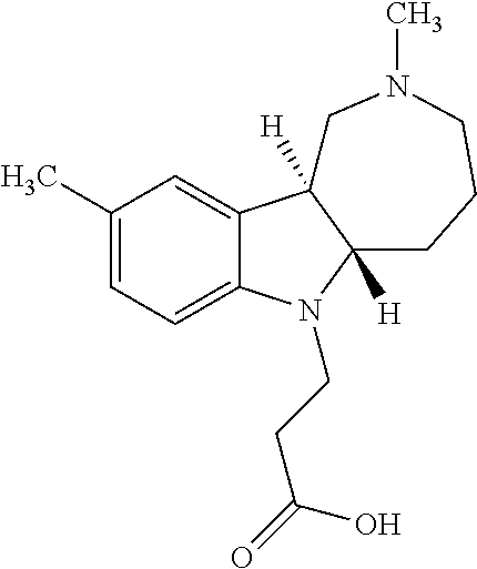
C1(C)=CC=C2C(=C1)C1([H])C([H])(N2CCC(=O)O)CCCN(C)C1
